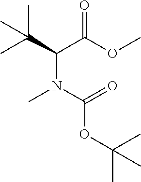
O=C(OC)C(C(C)(C)C)N(C(=O)OC(C)(C)C)C
